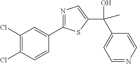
C1(Cl)=C(Cl)C=CC(C2=NC=C(C(O)(C3=CC=NC=C3)C)S2)=C1
